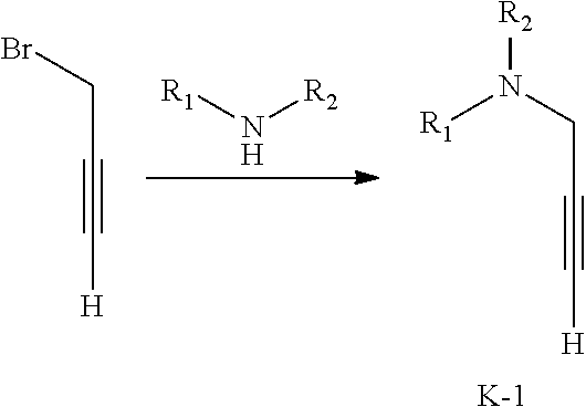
[R1]N[R2].C(#C[H])CN([R2])[R1].[K].C(#C[H])CBr
